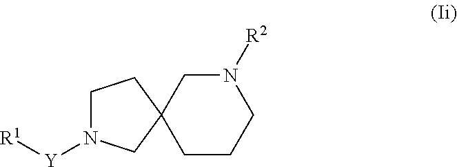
C1N([Y][R1])CC2(C1)CCCN([R2])C2
